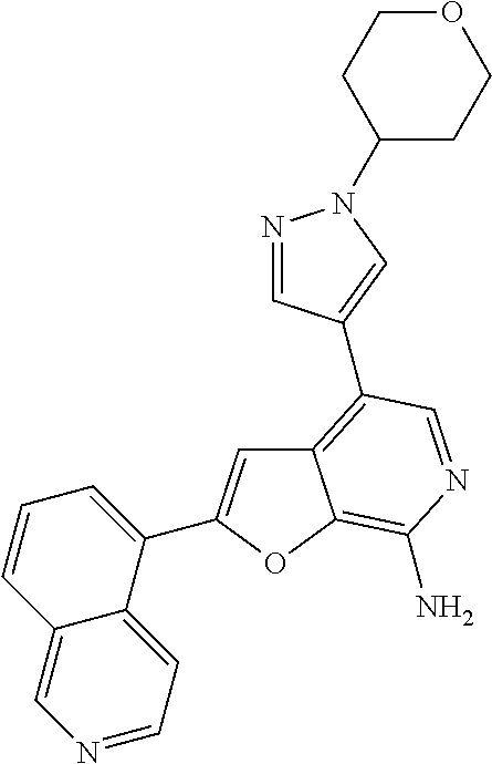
C12=C(C3=CN(C4CCOCC4)N=C3)C=NC(N)=C1OC(C1=CC=CC3=CN=CC=C13)=C2
